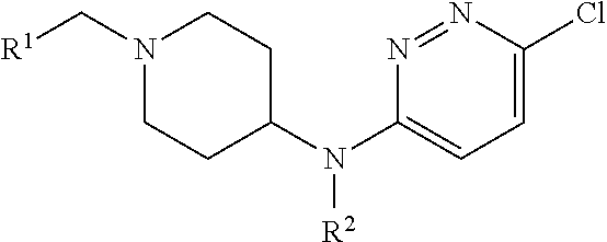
C1=C(Cl)N=NC(N(C2CCN(C[R1])CC2)[R2])=C1
